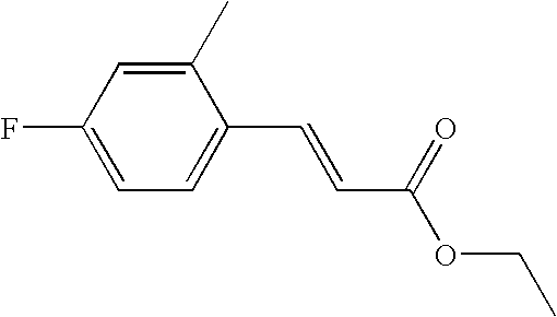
C1=C(C=CC(OCC)=O)C(C)=CC(F)=C1
